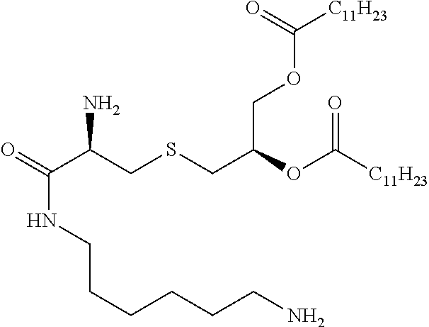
O=C(C(CSCC(OC([C11H23])=O)COC([C11H23])=O)N)NCCCCCCN
